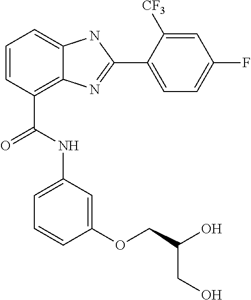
C1=CC(C(NC2=CC=CC(OCC(O)CO)=C2)=O)=C2C(=C1)NC(C1=CC=C(F)C=C1[CF3])=N2
